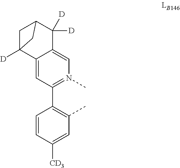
C1=C2C(=CN(C)=C1C1=C(C)C=C([CD3])C=C1)C([D])([D])C1CC2([D])C1
